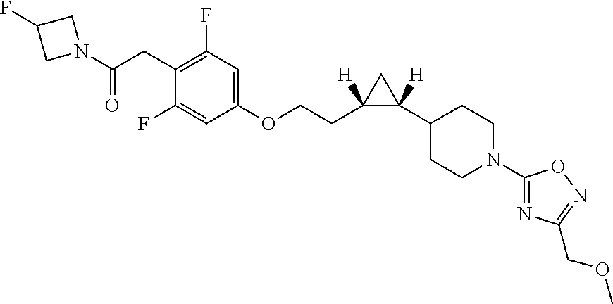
C1(OCCC2([H])C(C3CCN(C4=NC(COC)=NO4)CC3)([H])C2)=CC(F)=C(CC(=O)N2CC(F)C2)C(F)=C1
